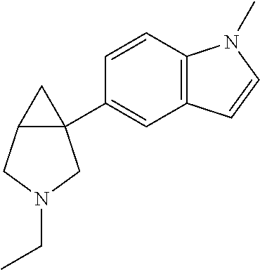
C12(C3=CC4=C(C=C3)N(C)C=C4)C(CN(CC)C1)C2
